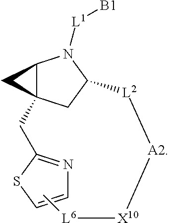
C12C(CC3=NC=CS3)(CC([L2][A2][X10][L6]C)N1[L1][B1])C2
